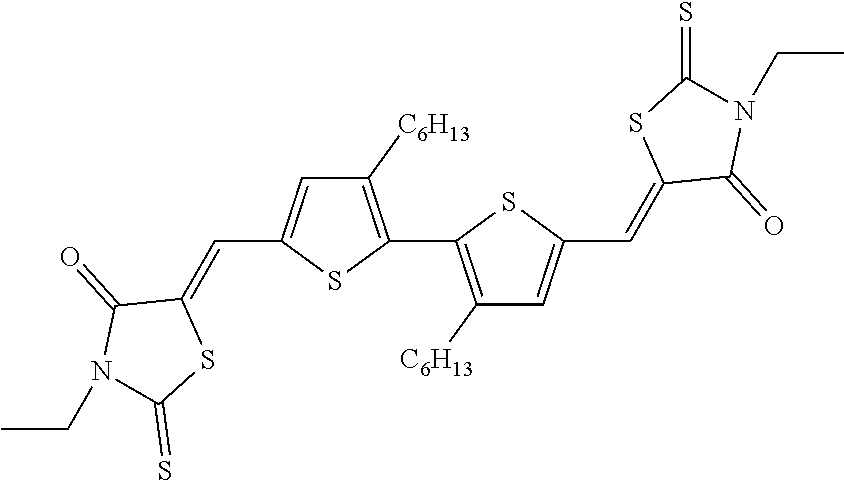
C1([C6H13])=C(C2=C([C6H13])C=C(C=C3C(=O)N(CC)C(=S)S3)S2)SC(C=C2C(=O)N(CC)C(=S)S2)=C1
